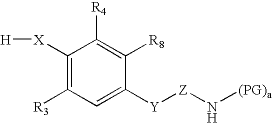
C1([X][H])=C([R3])C=C([Y][Z]N[(PG)a])C([R8])=C1[R4]
